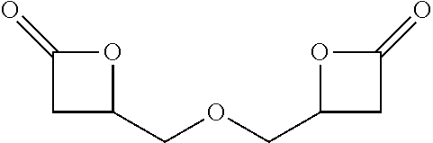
C1(COCC2CC(=O)O2)CC(=O)O1
